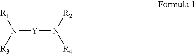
N([Y]N([R4])[R2])([R1])[R3]
